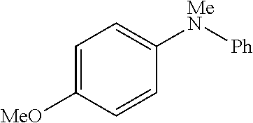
C1=C([MeO])C=CC([MeN][Ph])=C1
